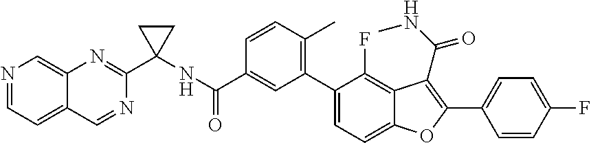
C(C1=CC(C2=CC=C3C(=C2F)C(C(NC)=O)=C(C2=CC=C(F)C=C2)O3)=C(C)C=C1)(=O)NC1(C2=NC3=CN=CC=C3C=N2)CC1
